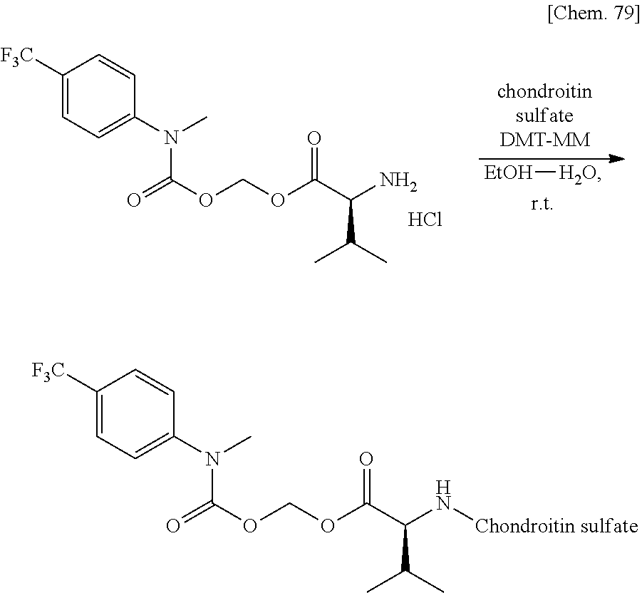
[EtOH][H2O].Cl.C1([F3C])=CC=C(N(C)C(=O)OCOC(C(N)C(C)C)=O)C=C1.C1([F3C])=CC=C(N(C)C(=O)OCOC(C(N[Chondroitin sulfate])C(C)C)=O)C=C1
